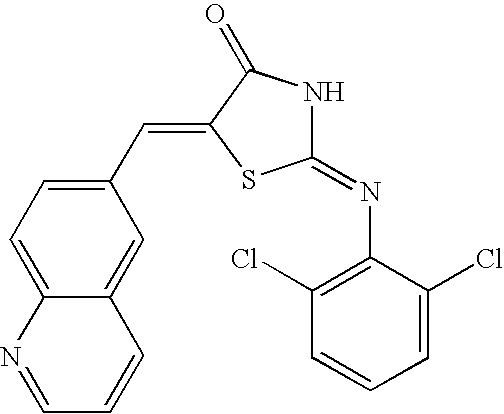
C1(C=C2SC(=NC3=C(Cl)C=CC=C3Cl)NC2=O)=CC=C2C(=C1)C=CC=N2
